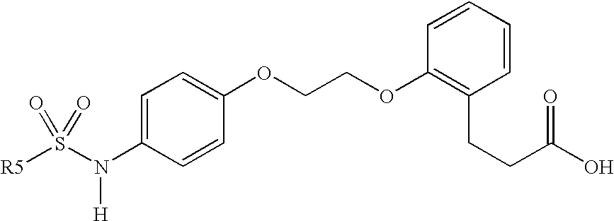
[R5]S(N(C1=CC=C(OCCOC2=C(CCC(=O)O)C=CC=C2)C=C1)[H])(=O)=O
